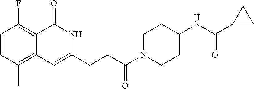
C1=CC(C)=C2C(=C1F)C(=O)NC(CCC(N1CCC(NC(C3CC3)=O)CC1)=O)=C2
